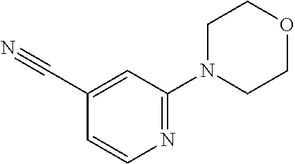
C1=CN=C(N2CCOCC2)C=C1C#N
